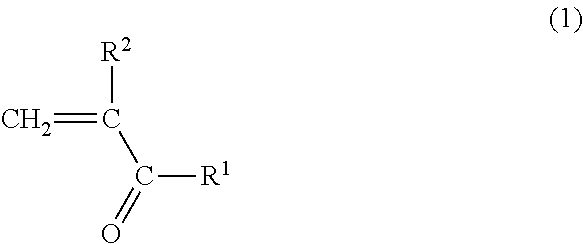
C=C([R2])C(=O)[R1]
